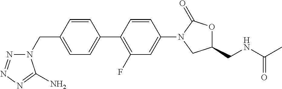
C1(CN2N=NN=C2N)=CC=C(C2=C(F)C=C(N3C(=O)OC(CNC(C)=O)C3)C=C2)C=C1
